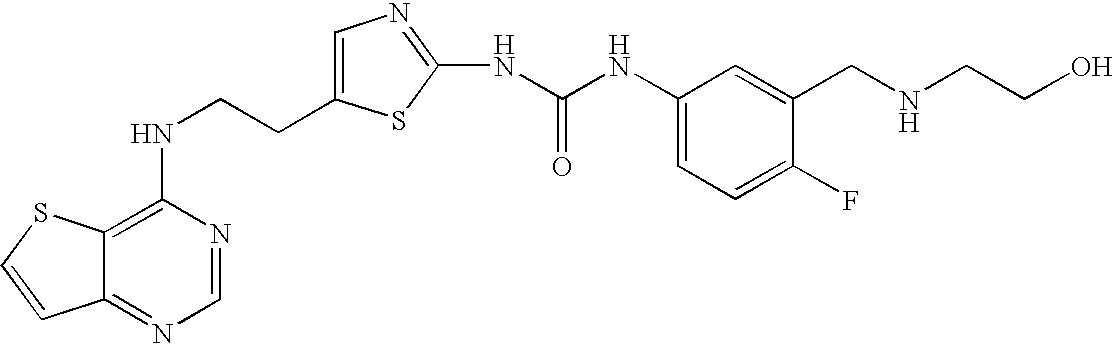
C(CNC1=C2C(=NC=N1)C=CS2)C1=CN=C(NC(=O)NC2=CC=C(F)C(CNCCO)=C2)S1
